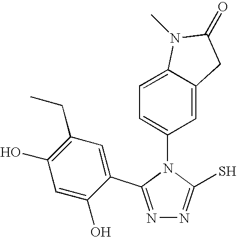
N1=C(C2=CC(CC)=C(O)C=C2O)N(C2=CC=C3C(=C2)CC(=O)N3C)C(S)=N1
